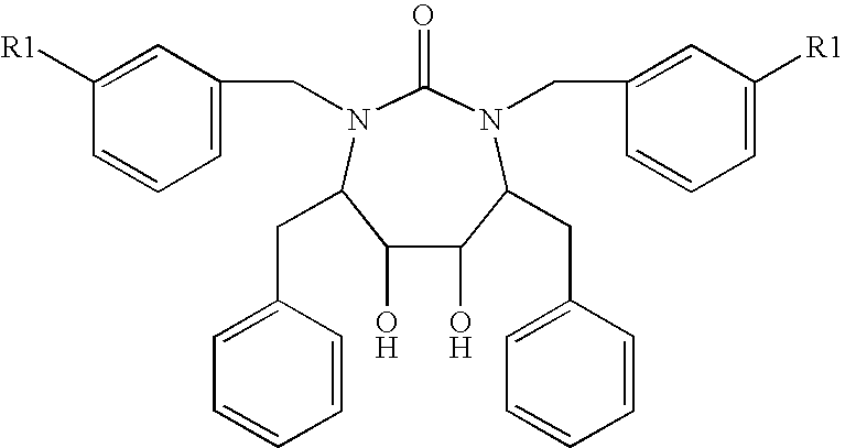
C1=C(CN2C(=O)N(CC3=CC([R1])=CC=C3)C(CC3=CC=CC=C3)C(O)C(O)C2CC2=CC=CC=C2)C=C([R1])C=C1
